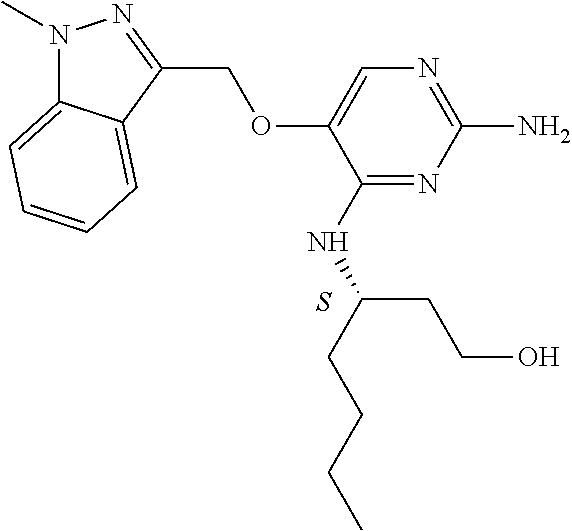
C1(NC(CCCC)CCO)=NC(N)=NC=C1OCC1=NN(C)C2=CC=CC=C12.S
